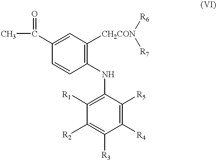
C1([R4])=C([R5])C(NC2=C([CH2CON]([R6])[R7])C=C(C(=O)C)C=C2)=C([R1])C([R2])=C1[R3]
